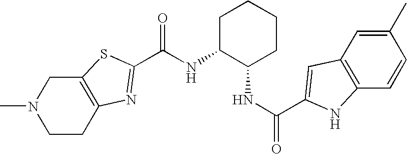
N(C1C(NC(=O)C2=CC3=C(C=CC(C)=C3)N2)CCCC1)C(=O)C1=NC2=C(CN(C)CC2)S1
